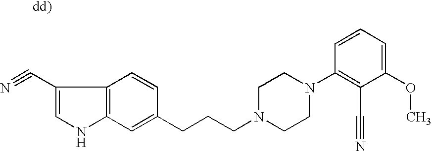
C1(C#N)=CNC2=C1C=CC(CCCN1CCN(C3=C(C#N)C(OC)=CC=C3)CC1)=C2
